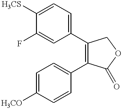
C1=C(F)C([H3CS])=CC=C1C1=C(C2=CC=C([H3CO])C=C2)C(=O)OC1
